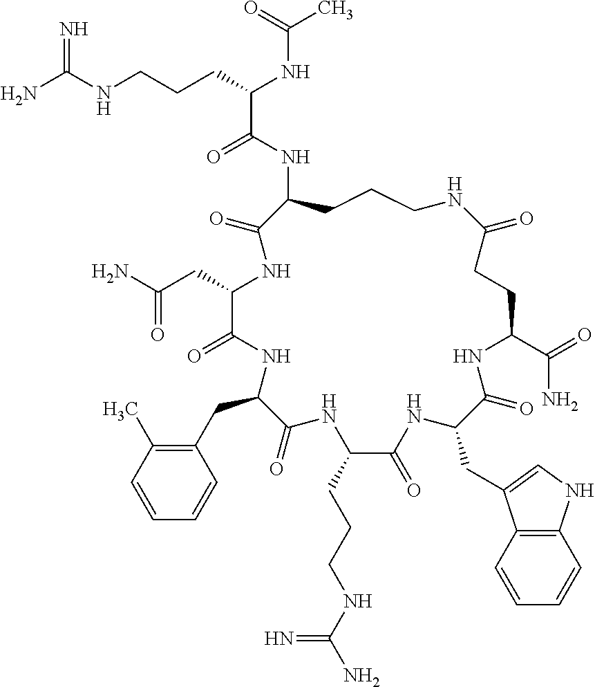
NC(NCCCC(NC(C)=O)C(=O)NC1CCCNC(=O)CCC(C(=O)N)NC(=O)C(CC2=CNC3=C2C=CC=C3)NC(=O)C(CCCNC(N)=N)NC(=O)C(CC2=C(C)C=CC=C2)NC(=O)C(CC(=O)N)NC1=O)=N
